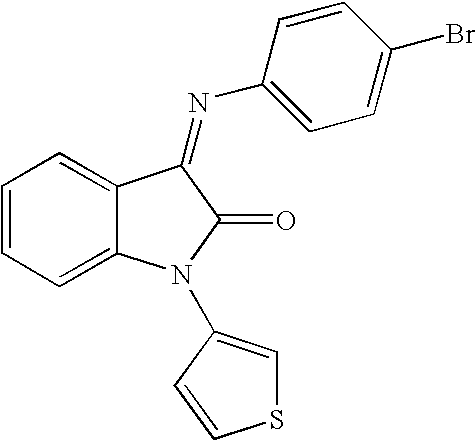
C1=CC=C2C(=C1)C(=NC1=CC=C(Br)C=C1)C(=O)N2C1=CSC=C1
